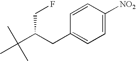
C1=CC(CC(C(C)(C)C)CF)=CC=C1[NO2]
